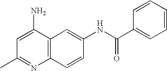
CC1=NC2=C(C(N)=C1)C=C(NC(C1=CC=CC=C1)=O)C=C2
